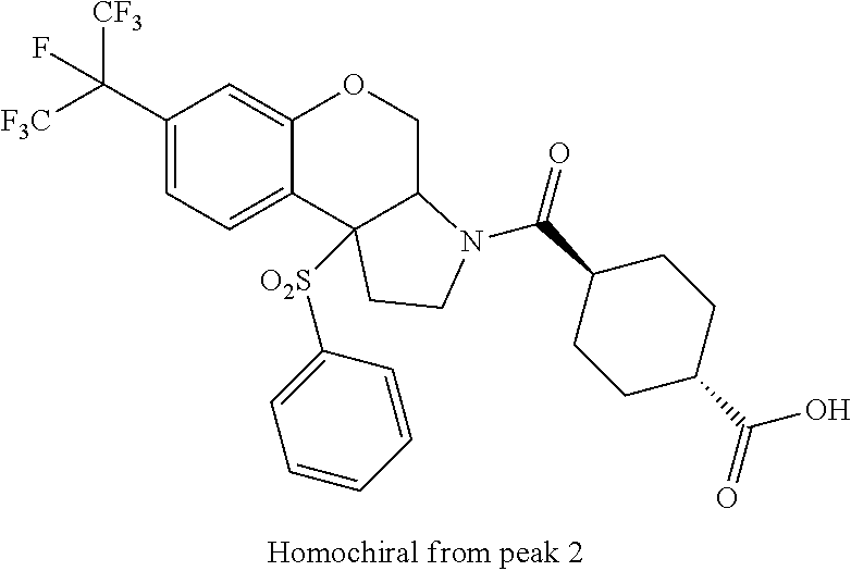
C1(C(F)([CF3])[F3C])=CC=C2C(=C1)OCC1C2([O2S]C2=CC=CC=C2)CCN1C(C1CCC(C(O)=O)CC1)=O
